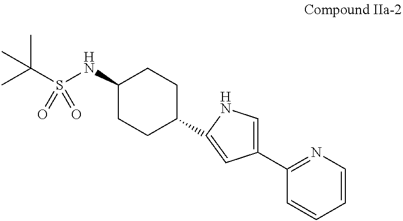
C1(NS(C(C)(C)C)(=O)=O)CCC(C2=CC(C3=NC=CC=C3)=CN2)CC1
